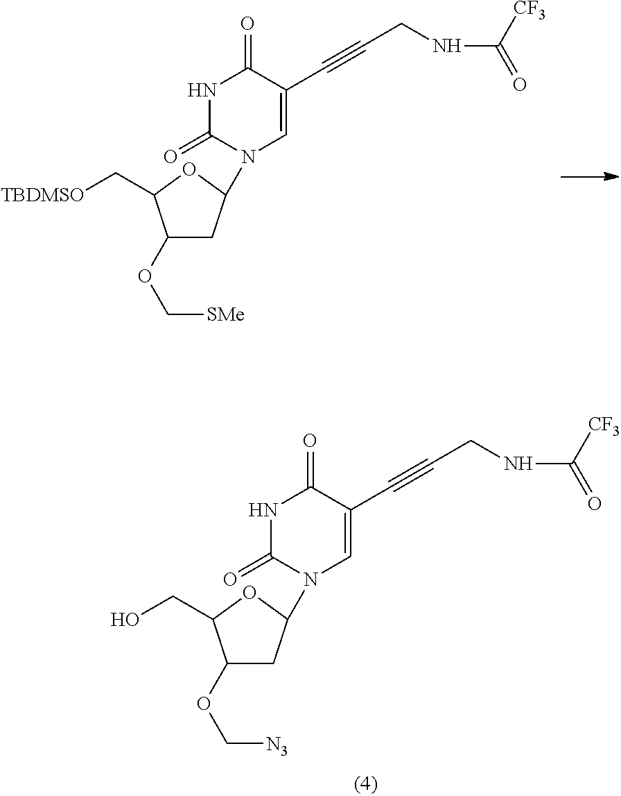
C1(OC[SMe])CC(N2C=C(C#CCNC(=O)[CF3])C(=O)NC2=O)OC1C[TBDMSO].C1(OC[N3])CC(N2C=C(C#CCNC(=O)[CF3])C(=O)NC2=O)OC1CO
